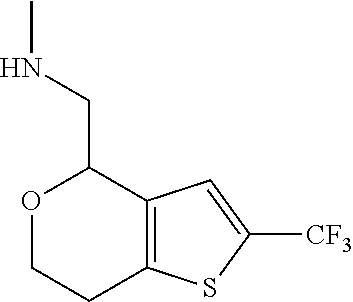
O1CCC2=C(C1CNC)C=C([CF3])S2
